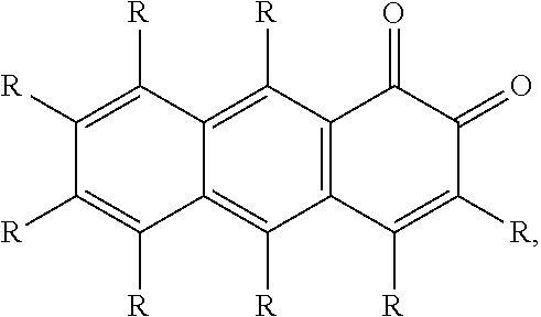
C12=C(C([R])=C3C(=C1[R])C([R])=C([R])C([R])=C3[R])C(=O)C(=O)C([R])=C2[R]
